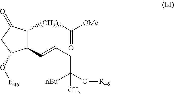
C1(C=CCC(O[R46])([nBu])C)C([(CH2)6]C(=O)[OMe])C(=O)CC1O[R46]
